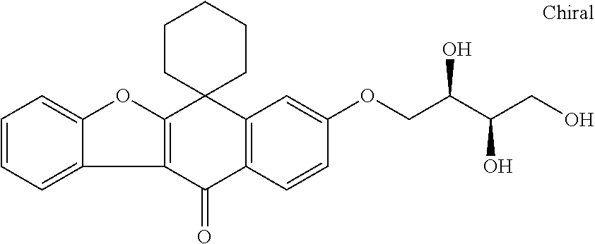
C1=CC=C2C(=C1)OC1=C2C(=O)C2=C(C13CCCCC3)C=C(OCC(C(CO)O)O)C=C2
